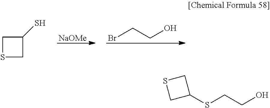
[NaOMe].BrCCO.S1CC(S)C1.S1CC(SCCO)C1
